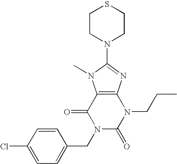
C12=C(N=C(N3CCSCC3)N1C)N(CCC)C(=O)N(CC1=CC=C(Cl)C=C1)C2=O
